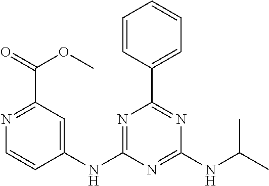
C1(NC2=NC(C3=CC=CC=C3)=NC(NC(C)C)=N2)=CC(C(=O)OC)=NC=C1
